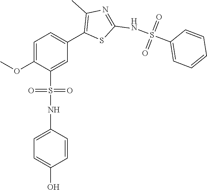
C1=C(OC)C(S(NC2=CC=C(O)C=C2)(=O)=O)=CC(C2=C(C)N=C(NS(C3=CC=CC=C3)(=O)=O)S2)=C1
